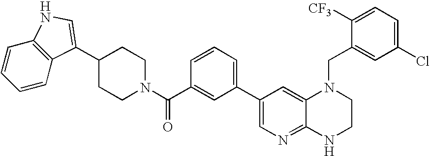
C1(C2=CC=CC(C(N3CCC(C4=CNC5=C4C=CC=C5)CC3)=O)=C2)=CN=C2C(=C1)N(CC1=CC(Cl)=CC=C1[CF3])CCN2
